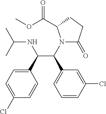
C1(C(NC(C)C)C(C2=CC=CC(Cl)=C2)N2C(=O)CCC2C(OC)=O)=CC=C(Cl)C=C1
